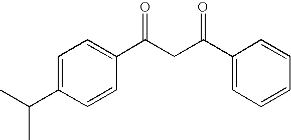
C1=C(C(C)C)C=CC(C(=O)CC(C2=CC=CC=C2)=O)=C1
